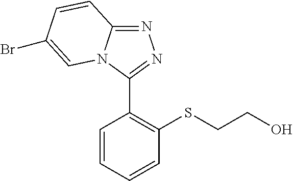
N1=C2N(C(C3=C(SCCO)C=CC=C3)=N1)C=C(Br)C=C2
